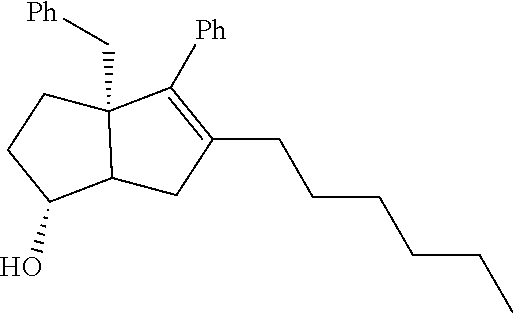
C1([Ph])=C(CCCCCC)CC2C1(C[Ph])CCC2O
